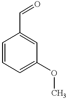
C1=CC=C(OC)C=C1C=O
